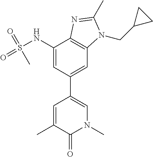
CC1=CC(C2=CC3=C(C(NS(=O)(=O)C)=C2)N=C(C)N3CC2CC2)=CN(C)C1=O
